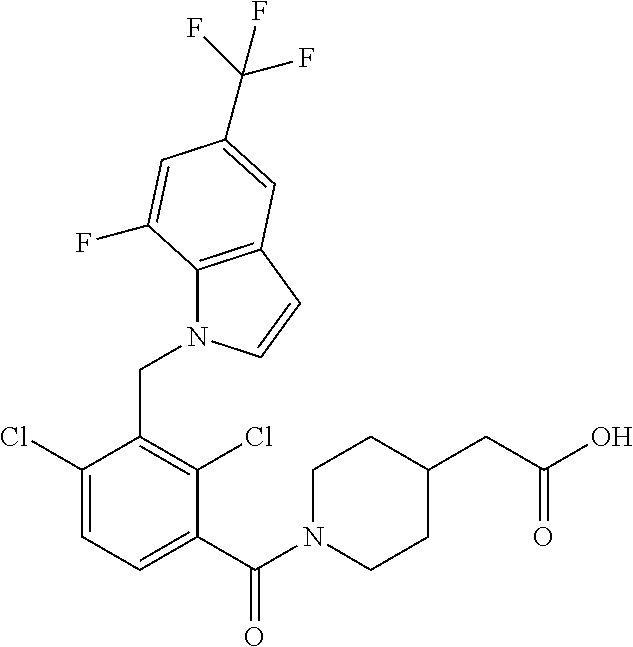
C1(Cl)=CC=C(C(N2CCC(CC(O)=O)CC2)=O)C(Cl)=C1CN1C2=C(C=C1)C=C(C(F)(F)F)C=C2F
